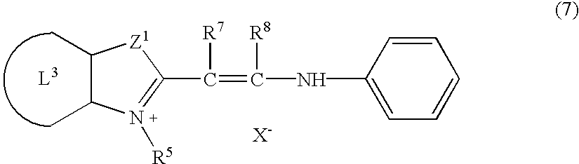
[X-].C1(C)C(C)[N+]([R5])=C(C(=C(NC2=CC=CC=C2)[R8])[R7])[Z1]1
